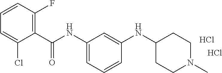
C1=CC(F)=C(C(NC2=CC=CC(NC3CCN(C)CC3)=C2)=O)C(Cl)=C1.Cl.Cl
